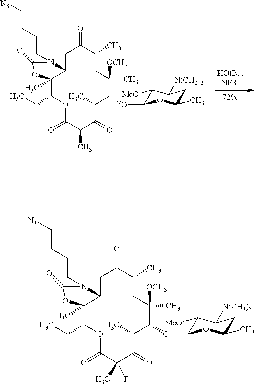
C1(C)CC([OCH3])(C)C(OC2C([McO])C([N(CH3)2])CC(C)O2)C(C)C(=O)C(C)C(=O)OC(CC)C2(C)C(CC1=O)N(CCCC[N3])C(=O)O2.C1(C)CC([OCH3])(C)C(OC2C([McO])C([N(CH3)2])CC(C)O2)C(C)C(=O)C(C)(F)C(=O)OC(CC)C2(C)C(CC1=O)N(CCCC[N3])C(=O)O2
